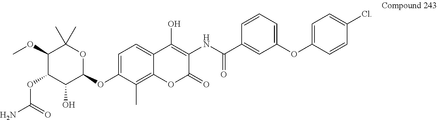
C1(OC)C(OC(N)=O)C(O)C(OC2=CC=C3C(=C2C)OC(=O)C(NC(=O)C2=CC(OC4=CC=C(Cl)C=C4)=CC=C2)=C3O)OC1(C)C
